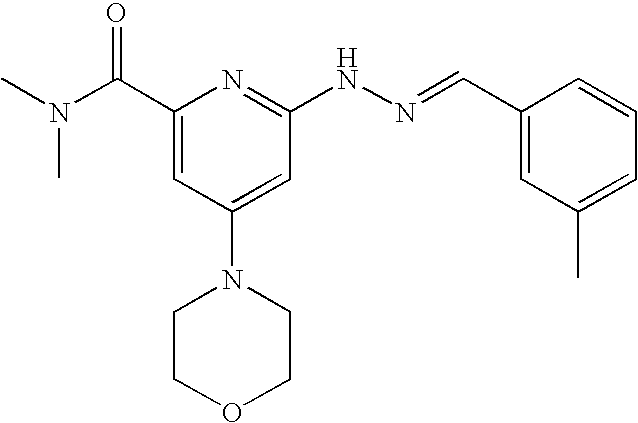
N(C(C1=CC(N2CCOCC2)=CC(NN=CC2=CC(C)=CC=C2)=N1)=O)(C)C
